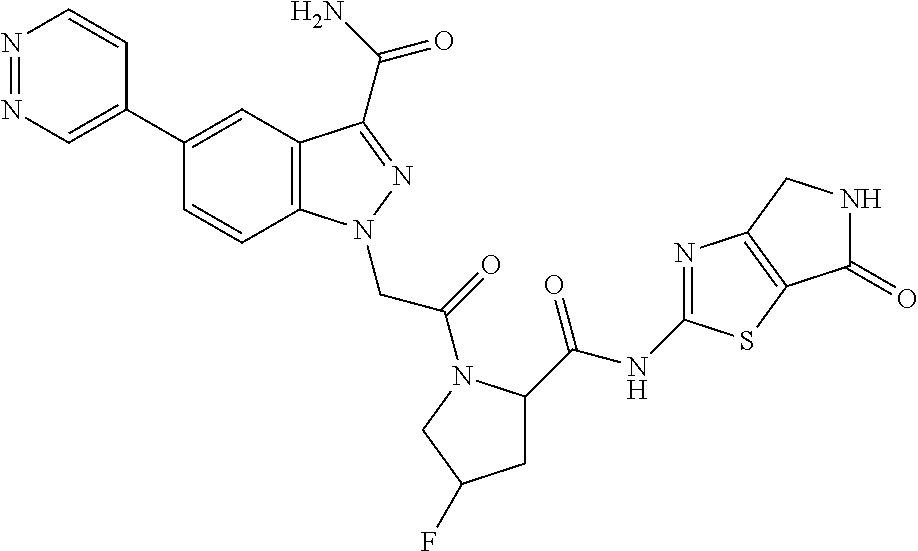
N1=NC=C(C2=CC3=C(C=C2)N(CC(=O)N2C(C(=O)NC4=NC5=C(S4)C(=O)NC5)CC(F)C2)N=C3C(N)=O)C=C1
